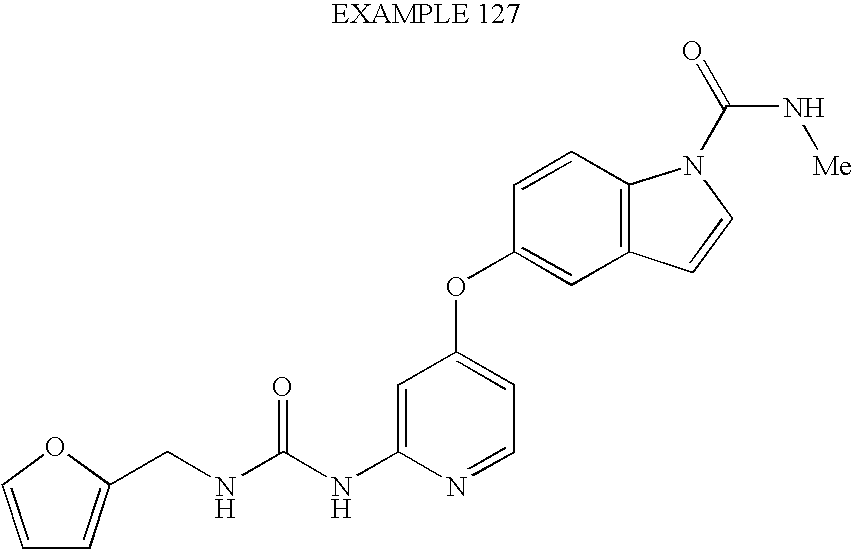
C(NC(NC1=CC(OC2=CC3=C(C=C2)N(C(=O)N[Me])C=C3)=CC=N1)=O)C1=CC=CO1
